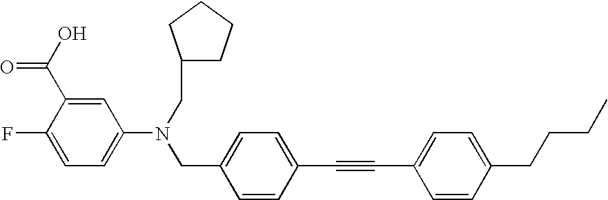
C1=C(F)C(C(=O)O)=CC(N(CC2=CC=C(C#CC3=CC=C(CCCC)C=C3)C=C2)CC2CCCC2)=C1
